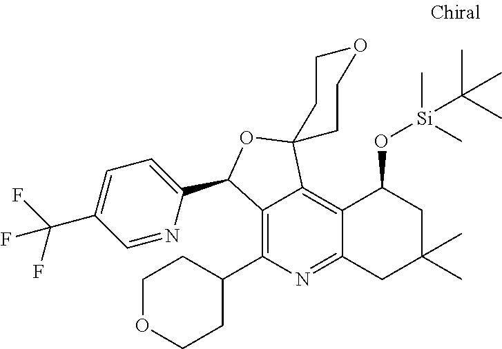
C12=C(C3CCOCC3)N=C3C(=C1C1(OC2C2=CC=C(C(F)(F)F)C=N2)CCOCC1)C(O[Si](C)(C)C(C)(C)C)CC(C)(C)C3
